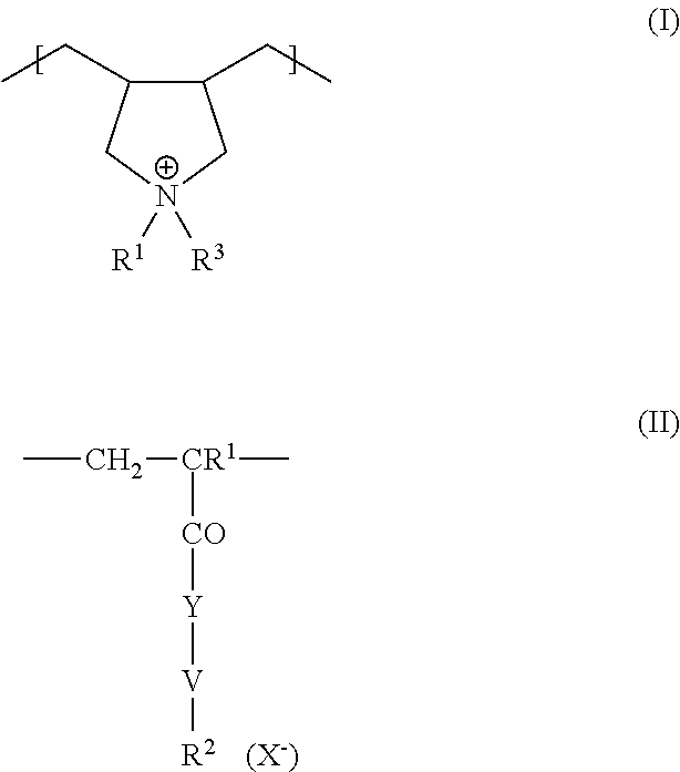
C1(CC)C(CC)C[N+]([R1])([R3])C1.CC[CR1](C)[CO][Y][V][R2].[(X-)]
